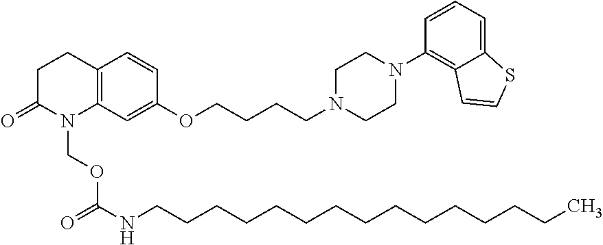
C1C(=O)N(COC(NCCCCCCCCCCCCCCC)=O)C2=C(C1)C=CC(OCCCCN1CCN(C3=C4C(=CC=C3)SC=C4)CC1)=C2
